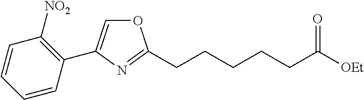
O1C=C(C2=C([NO2])C=CC=C2)N=C1CCCCCC([OEt])=O
